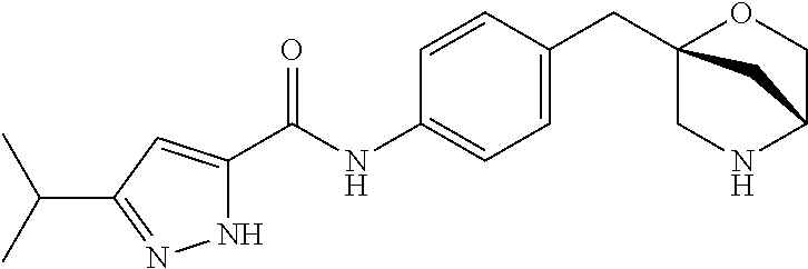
C(NC1=CC=C(CC23OCC(NC2)C3)C=C1)(=O)C1=CC(C(C)C)=NN1
